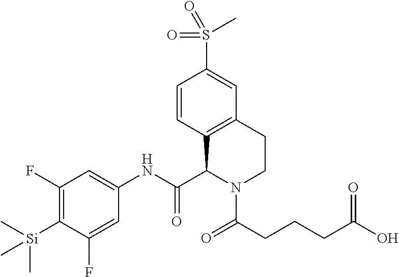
C1(F)=C([Si](C)(C)C)C(F)=CC(NC(=O)C2C3=C(CCN2C(CCCC(=O)O)=O)C=C(S(C)(=O)=O)C=C3)=C1
